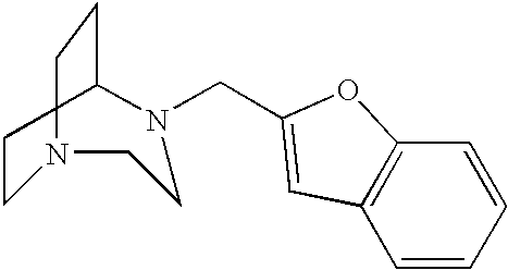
C1=CC=CC2=C1C=C(CN1CCCN(CC)CC1)O2
